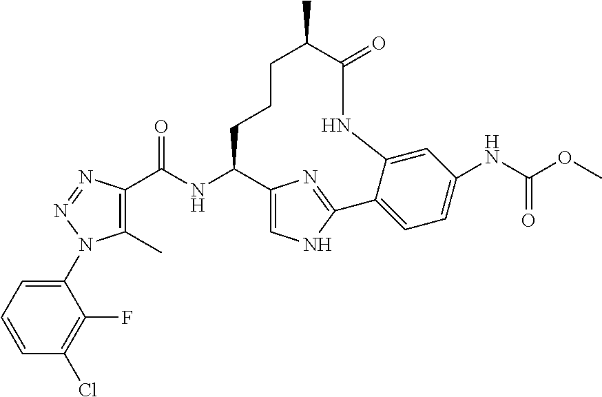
C1(C)=C(C(NC2CCCC(C)C(=O)NC3=CC(NC(OC)=O)=CC=C3C3=NC2=CN3)=O)N=NN1C1=CC=CC(Cl)=C1F
